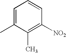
C1=C(C)C(C)=C([NO2])C=C1
